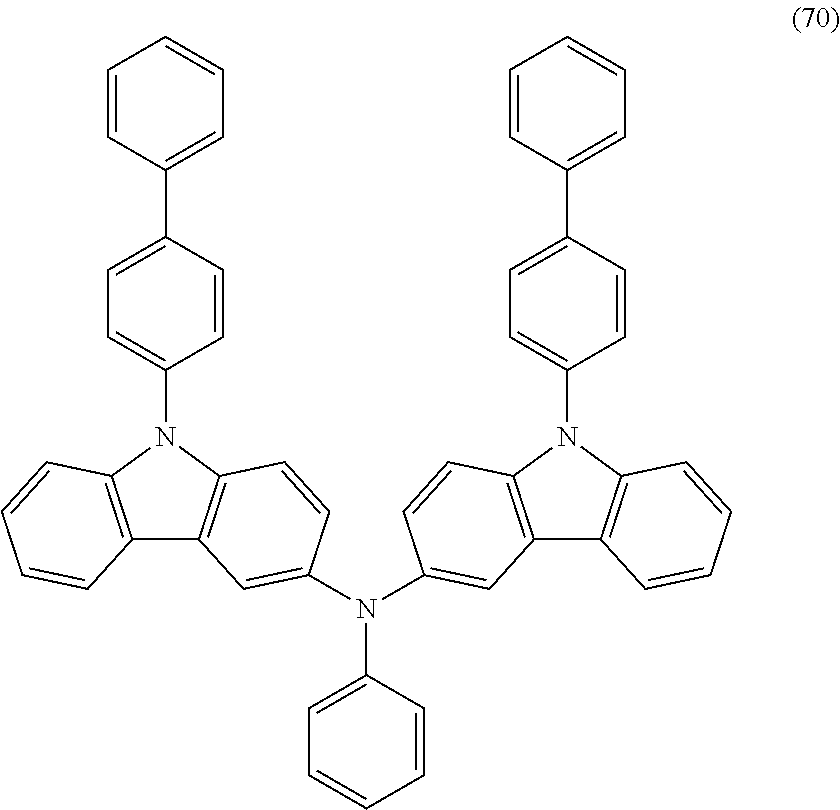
C12=C(N(C3=CC=C(C4=CC=CC=C4)C=C3)C3=C1C=C(N(C1=CC4=C(N(C5=CC=C(C6=CC=CC=C6)C=C5)C5=C4C=CC=C5)C=C1)C1=CC=CC=C1)C=C3)C=CC=C2
